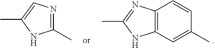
CC1=CN=C(C)N1.CC1=NC2=C(N1)C=C(C)C=C2
